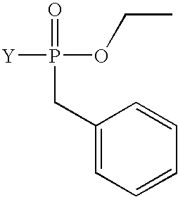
[Y]P(=O)(CC1=CC=CC=C1)OCC
